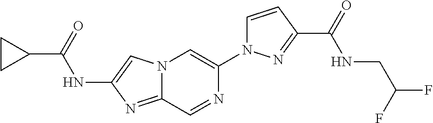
C1(C(=O)NC2=CN3C(=N2)C=NC(N2C=CC(C(=O)NCC(F)F)=N2)=C3)CC1
